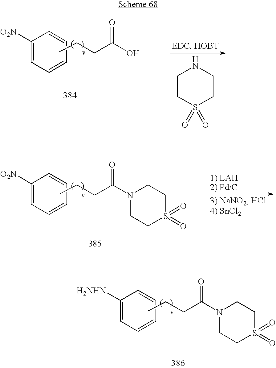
C1([O2N])=CC=CC=C1.CCCC(O)=O.C1CS(=O)(=O)CCN1.C1([H2NHN])=CC=CC=C1.CCCC(N1CCS(=O)(=O)CC1)=O.C1([O2N])=CC=CC=C1.CCCC(N1CCS(=O)(=O)CC1)=O
